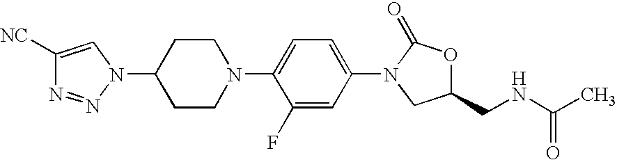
C1([NC])=CN(C2CCN(C3=CC=C(N4CC(CNC(C)=O)OC4=O)C=C3F)CC2)N=N1
